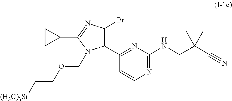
C1(C2=C(Br)N=C(C3CC3)N2COCC[(H3C)3Si])=NC(NCC2(C#N)CC2)=NC=C1
